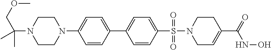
C1(N2CCN(C(COC)(C)C)CC2)=CC=C(C2=CC=C(S(=O)(=O)N3CC=C(C(NO)=O)CC3)C=C2)C=C1
